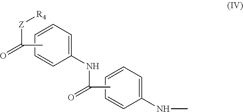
C1=CC=C(NC(C)=O)C=C1.CC([Z][R4])=O.C1=CC=C(NC)C=C1
